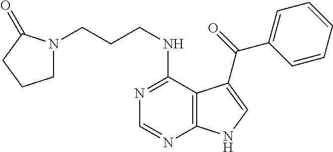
C1(NCCCN2CCCC2=O)=NC=NC2=C1C(C(=O)C1=CC=CC=C1)=CN2
